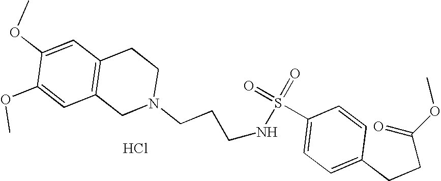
S(=O)(=O)(NCCCN1CC2=C(C=C(OC)C(OC)=C2)CC1)C1=CC=C(CCC(OC)=O)C=C1.Cl
